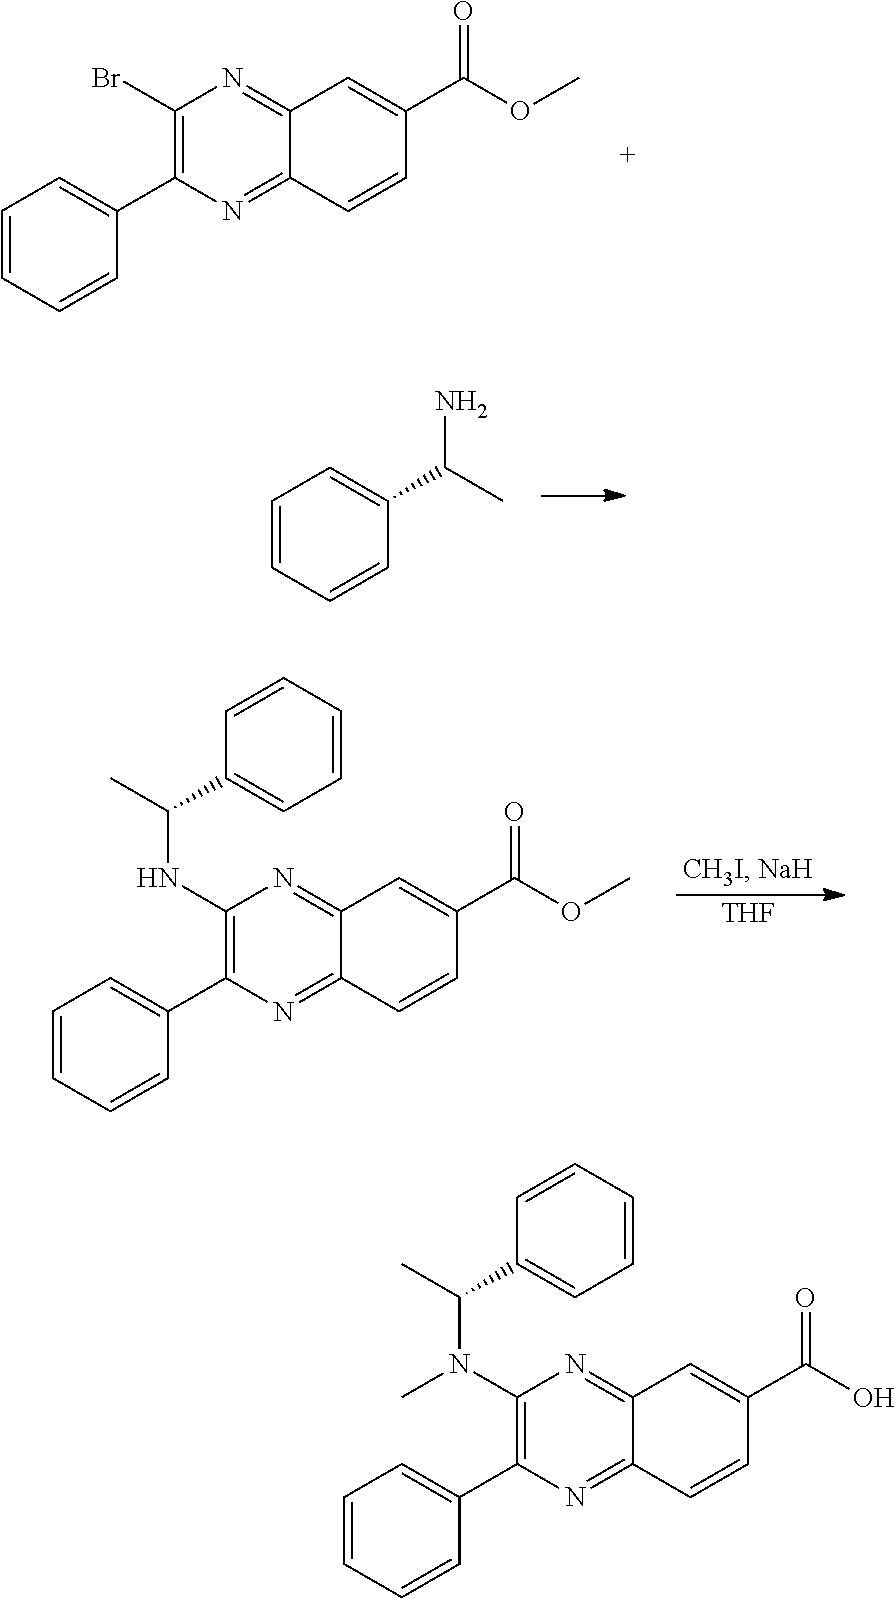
BrC1=C(C2=CC=CC=C2)N=C2C(=N1)C=C(C(OC)=O)C=C2.C1=CC=CC(C(C)N)=C1.[THF].N(C1=C(C2=CC=CC=C2)N=C2C(=N1)C=C(C(OC)=O)C=C2)C(C)C1=CC=CC=C1.N(C1=C(C2=CC=CC=C2)N=C2C(=N1)C=C(C(O)=O)C=C2)(C(C)C1=CC=CC=C1)C
